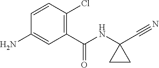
C1=CC(Cl)=C(C(NC2(C#N)CC2)=O)C=C1N
